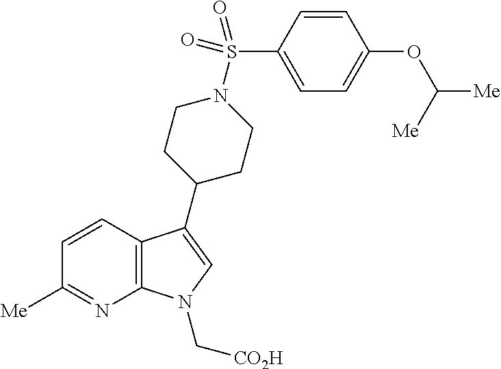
C12=C(C(C3CCN(S(C4=CC=C(OC([Me])[Me])C=C4)(=O)=O)CC3)=CN1C[CO2H])C=CC([Me])=N2
